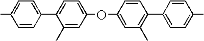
C1(C)=CC=C(C2=CC=C(OC3=CC(C)=C(C4=CC=C(C)C=C4)C=C3)C=C2C)C=C1
